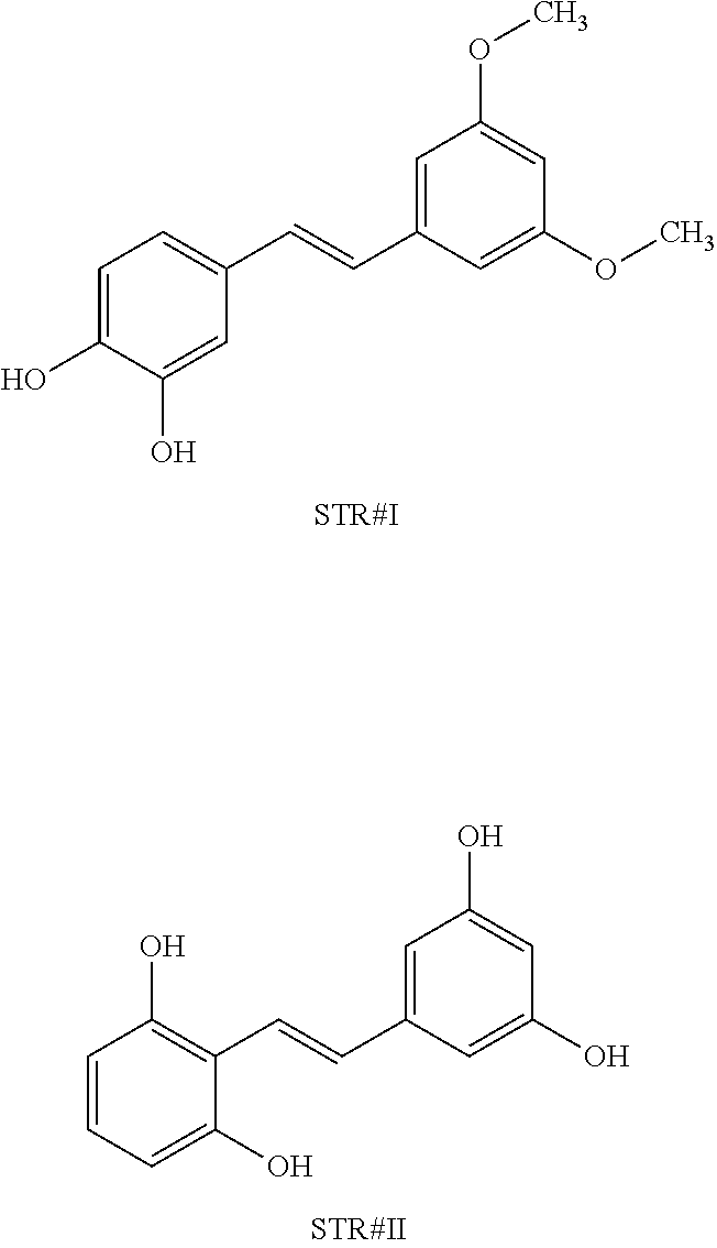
C1=C(O)C(O)=CC(C=CC2=CC(OC)=CC(OC)=C2)=C1.C1=CC=C(O)C(C=CC2=CC(O)=CC(O)=C2)=C1O
